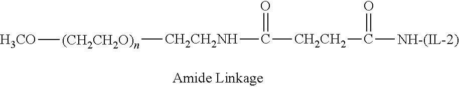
C([CH2CH2]C(=O)[NH-(IL-2)])(=O)[CH2CH2NH][(CH2CH2O)n][H3CO]
